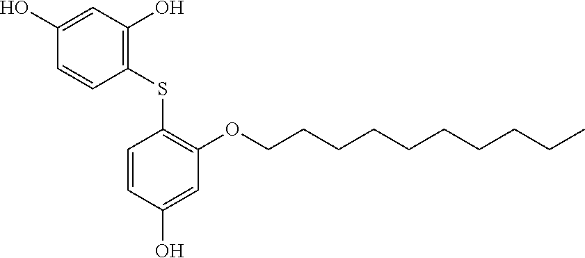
C1(SC2=C(OCCCCCCCCCC)C=C(O)C=C2)=C(O)C=C(O)C=C1
